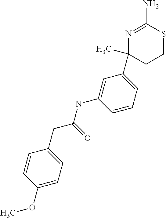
C1(OC)=CC=C(CC(NC2=CC(C3(C)CCSC(N)=N3)=CC=C2)=O)C=C1
